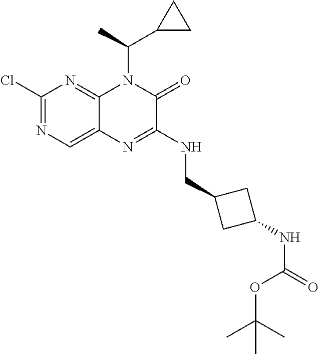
C1(Cl)=NC=C2C(=N1)N(C(C1CC1)C)C(=O)C(NCC1CC(NC(OC(C)(C)C)=O)C1)=N2
